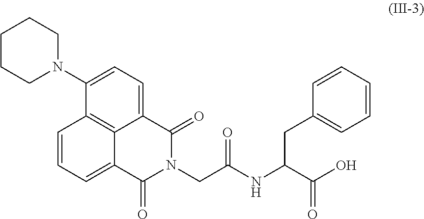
C1(N2CCCCC2)=CC=C2C3=C1C=CC=C3C(=O)N(CC(NC(C(O)=O)CC1=CC=CC=C1)=O)C2=O
